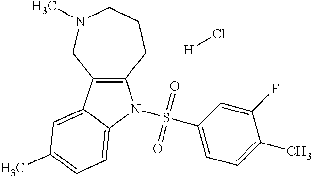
C12=C(C3=CC(C)=CC=C3N1S(C1=CC=C(C)C(F)=C1)(=O)=O)CN(C)CCC2.[H]Cl
